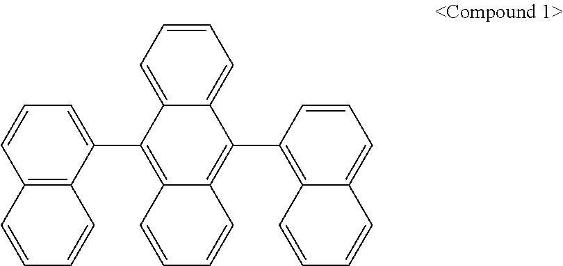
C12=CC=CC=C1C(C1=C3C(=CC=C1)C=CC=C3)=C1C(=C2C2=CC=CC3=C2C=CC=C3)C=CC=C1
